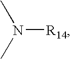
CN(C)[R14]
